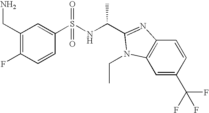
C1(CN)=C(F)C=CC(S(NC(C2=NC3=C(C=C(C(F)(F)F)C=C3)N2CC)C)(=O)=O)=C1
